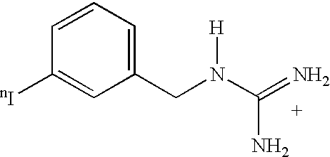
C1=CC=C(CN(C(=N)N)[H])C=C1[nI]
